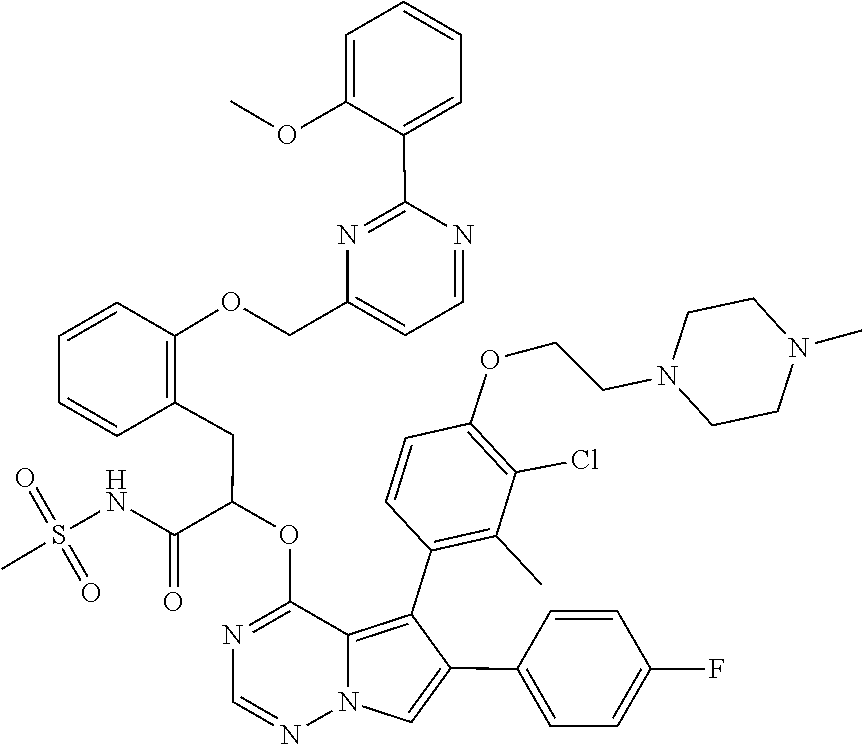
C1=NN2C(=C(C3=C(C)C(Cl)=C(OCCN4CCN(C)CC4)C=C3)C(C3=CC=C(F)C=C3)=C2)C(OC(CC2=C(OCC3=CC=NC(C4=CC=CC=C4OC)=N3)C=CC=C2)C(NS(=O)(=O)C)=O)=N1
